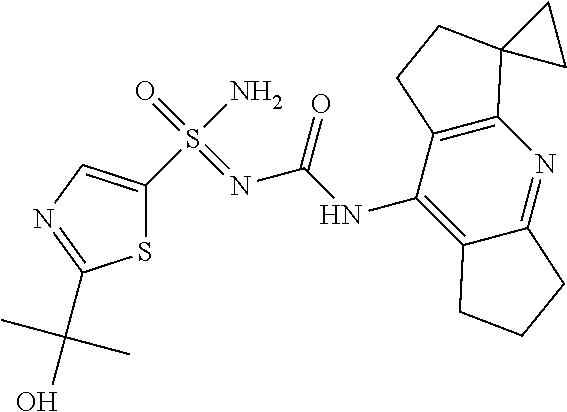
S1C(S(N)(=O)=NC(NC2=C3C(=NC4=C2CCC42CC2)CCC3)=O)=CN=C1C(O)(C)C
